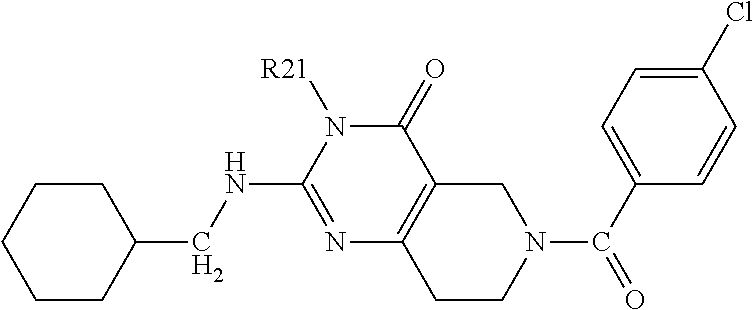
C1CC(CNC2=NC3=C(C(=O)N2[R21])CN(C(C2=CC=C(Cl)C=C2)=O)CC3)CCC1
